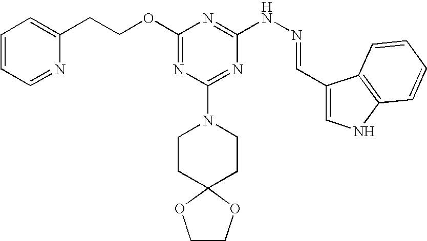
C1(OCCC2=CC=CC=N2)=NC(N2CCC3(CC2)OCCO3)=NC(NN=CC2=CNC3=C2C=CC=C3)=N1
